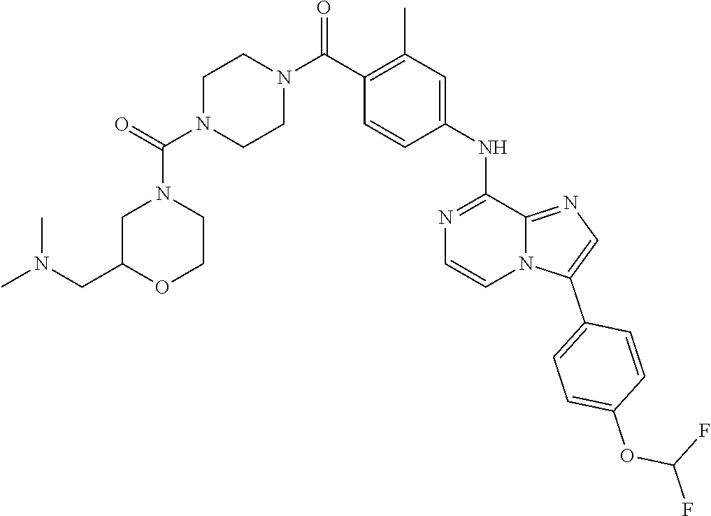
C1=CN=C(NC2=CC(C)=C(C(N3CCN(C(N4CCOC(CN(C)C)C4)=O)CC3)=O)C=C2)C2=NC=C(C3=CC=C(OC(F)F)C=C3)N12
